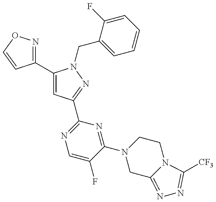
C1(C2=CC(C3=NC=C(F)C(N4CC5=NN=C([CF3])N5CC4)=N3)=NN2CC2=CC=CC=C2F)=NOC=C1
